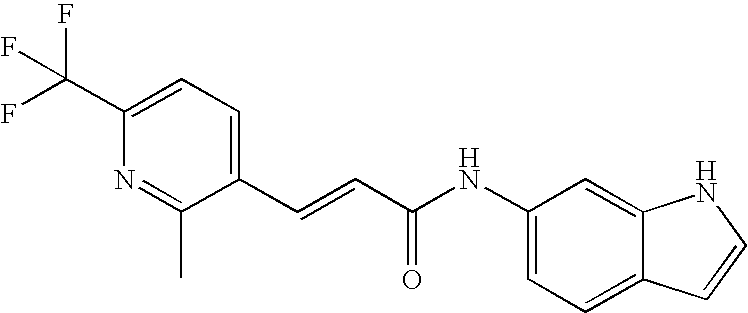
C(C1=CC=C(C(F)(F)F)N=C1C)=CC(NC1=CC=C2C(=C1)NC=C2)=O
